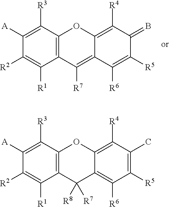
C1([A])=C([R3])C2=C(C([R1])=C1[R2])C([R7])=C1C(=C([R4])C(=B)C([R5])=C1[R6])O2.C1([A])=C([R3])C2=C(C([R1])=C1[R2])C([R8])([R7])C1=C([R6])C([R5])=C(C)C([R4])=C1O2
